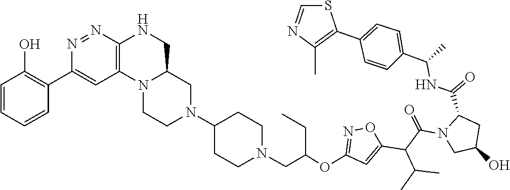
C1(C2=C(C)N=CS2)=CC=C(C(NC(C2CC(O)CN2C(C(C2=CC(OC(CN3CCC(N4CCN5C(C4)CNC4=C5C=C(C5=C(O)C=CC=C5)N=N4)CC3)CC)=NO2)C(C)C)=O)=O)C)C=C1
